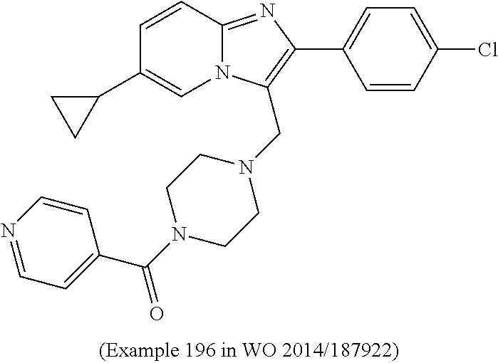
C1=CC2=NC(C3=CC=C(Cl)C=C3)=C(CN3CCN(C(C4=CC=NC=C4)=O)CC3)N2C=C1C1CC1
